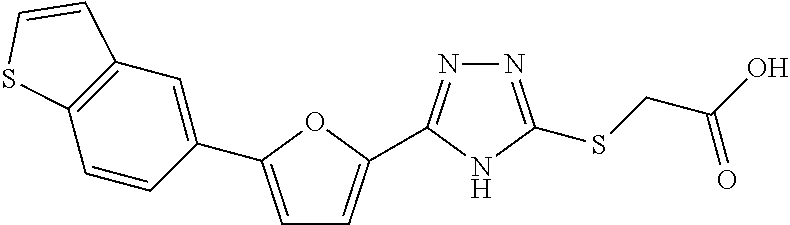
C1=C(C2=CC3=C(C=C2)SC=C3)OC(C2=NN=C(SCC(O)=O)N2)=C1
